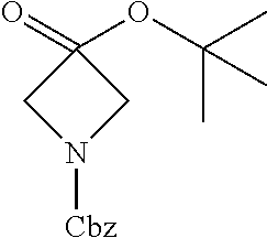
C1(=O)(OC(C)(C)C)CN([Cbz])C1
